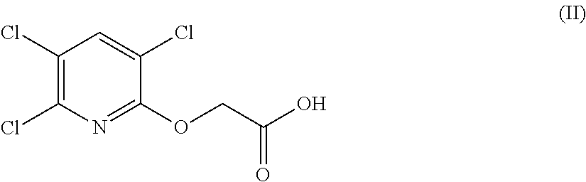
C1(Cl)=C(Cl)N=C(OCC(O)=O)C(Cl)=C1
